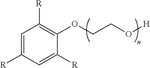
C1=C([R])C=C([R])C(OCCO[H])=C1[R]
